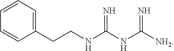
C1(CCNC(NC([NH2])=N)=N)=CC=CC=C1
